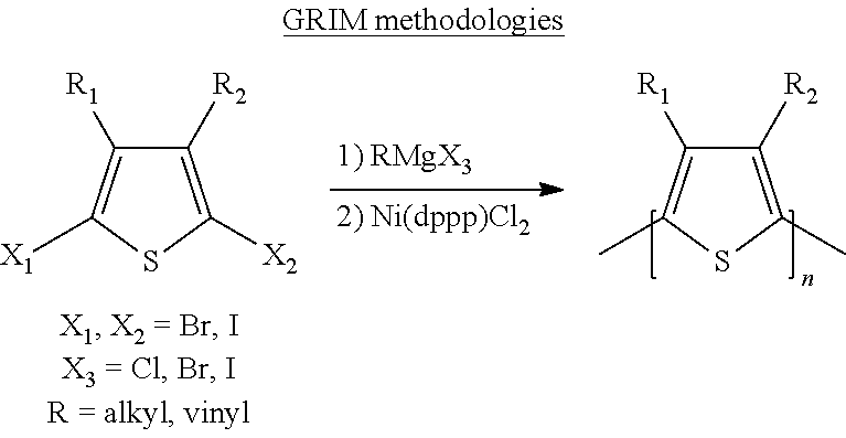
C1([R2])=C([X2])SC([X1])=C1[R1].C1([R2])=C(C)SC(C)=C1[R1]
